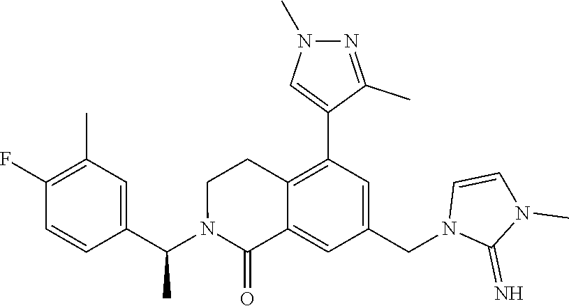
C1(C)=C(F)C=CC(C(N2C(=O)C3=CC(CN4C(=N)N(C)C=C4)=CC(C4=CN(C)N=C4C)=C3CC2)C)=C1
